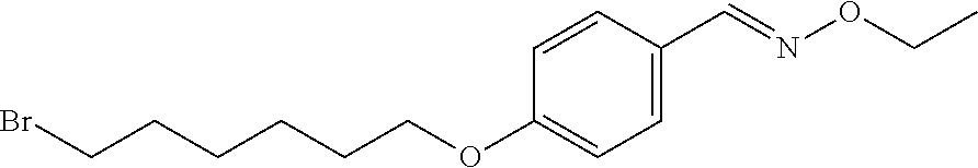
C1=C(C=NOCC)C=CC(OCCCCCCBr)=C1
